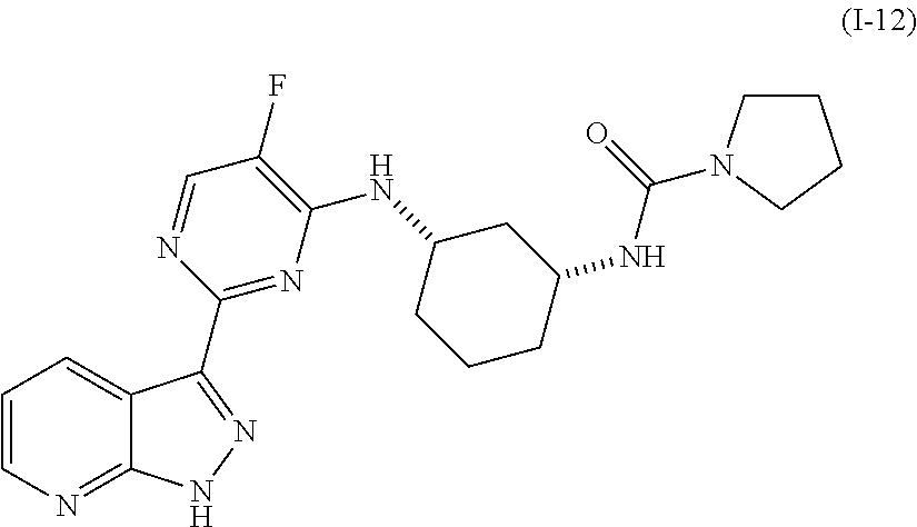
C1=CN=C2C(=C1)C(C1=NC(NC3CCCC(NC(=O)N4CCCC4)C3)=C(F)C=N1)=NN2
